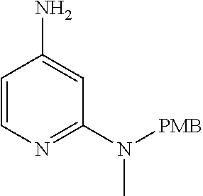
C1=CN=C(N([PMB])C)C=C1N
